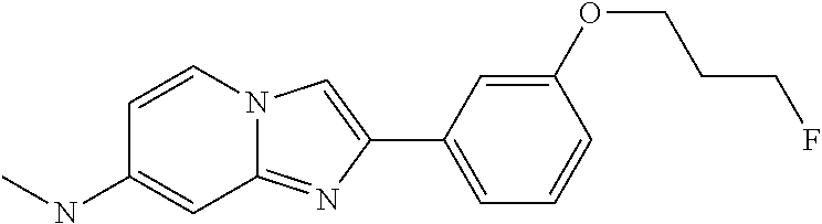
C1=CC(OCCCF)=CC(C2=CN3C(=N2)C=C(NC)C=C3)=C1
